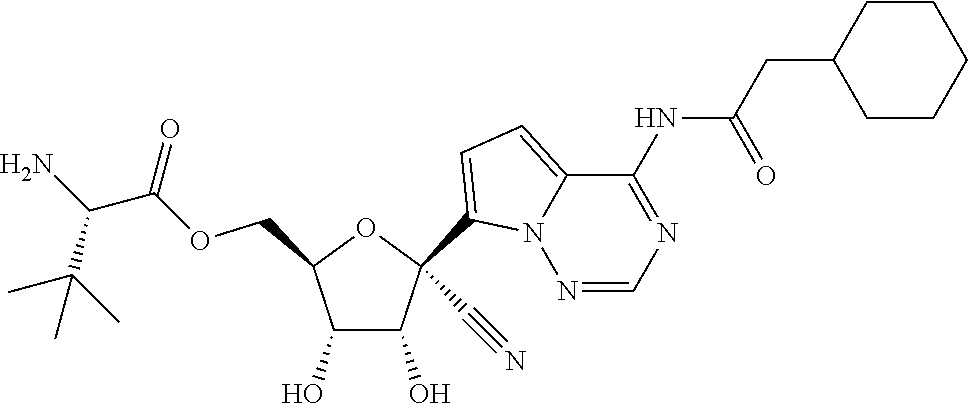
C1(O)C(O)C(COC(=O)C(N)C(C)(C)C)OC1(C1=CC=C2N1N=CN=C2NC(=O)CC1CCCCC1)C#N
